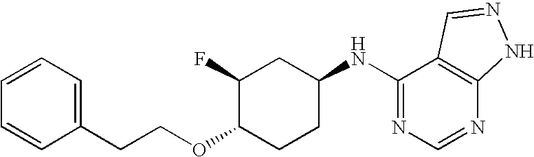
C1(F)C(OCCC2=CC=CC=C2)CCC(NC2=NC=NC3=C2C=NN3)C1
